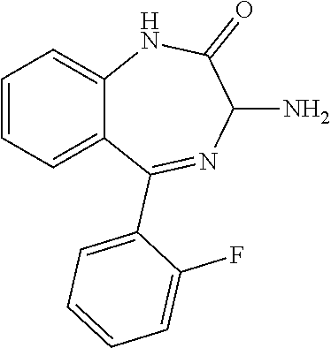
C1=CC=C2C(=C1)NC(=O)C(N)N=C2C1=CC=CC=C1F
